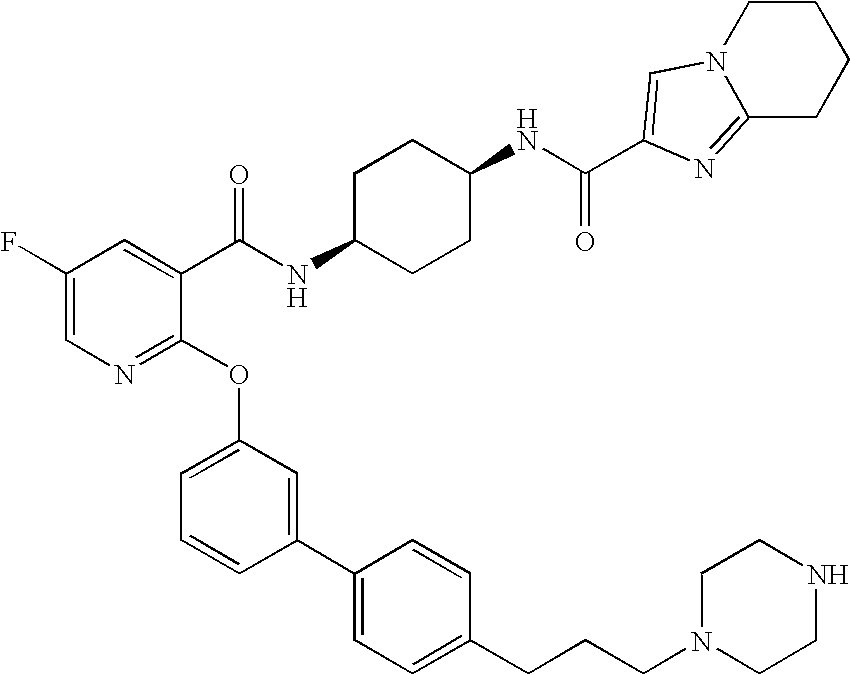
C1(F)=CN=C(OC2=CC=CC(C3=CC=C(CCCN4CCNCC4)C=C3)=C2)C(C(NC2CCC(NC(=O)C3=CN4C(=N3)CCCC4)CC2)=O)=C1
